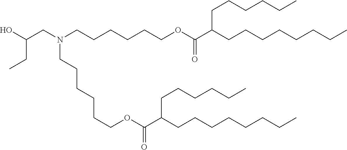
OC(CN(CCCCCCOC(C(CCCCCCCC)CCCCCC)=O)CCCCCCOC(C(CCCCCCCC)CCCCCC)=O)CC
